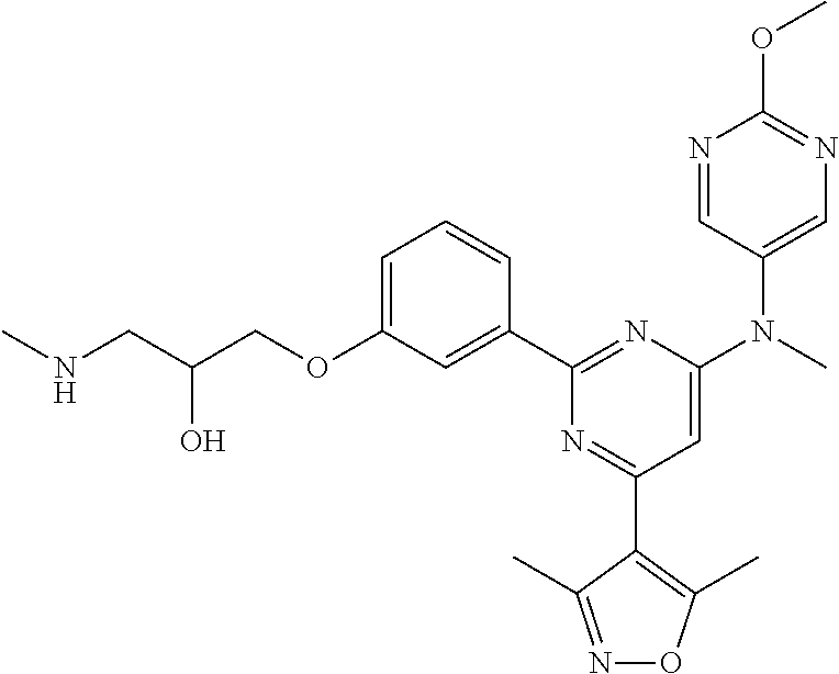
C1=C(OCC(CNC)O)C=C(C2=NC(N(C3=CN=C(OC)N=C3)C)=CC(C3=C(C)ON=C3C)=N2)C=C1
